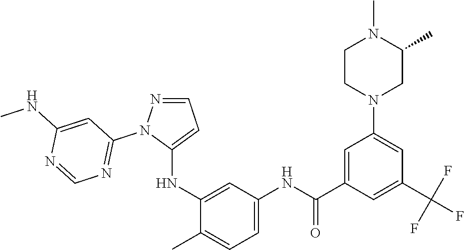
C1=NN(C2=NC=NC(NC)=C2)C(NC2=CC(NC(C3=CC(N4CC(C)N(C)CC4)=CC(C(F)(F)F)=C3)=O)=CC=C2C)=C1
